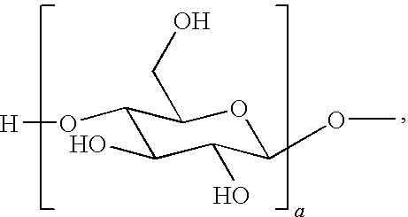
C1(O[H])C(O)C(O)C(OC)OC1CO
